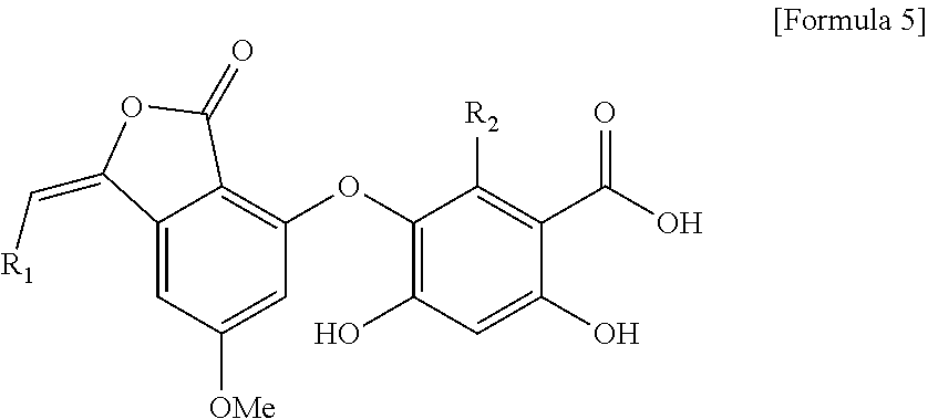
C12=CC([OMe])=CC(OC3=C(O)C=C(O)C(C(O)=O)=C3[R2])=C1C(=O)OC2=C[R1]
